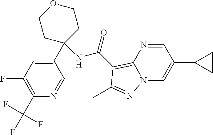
C1(C(F)(F)F)=C(F)C=C(C2(NC(=O)C3=C4N(C=C(C5CC5)C=N4)N=C3C)CCOCC2)C=N1
